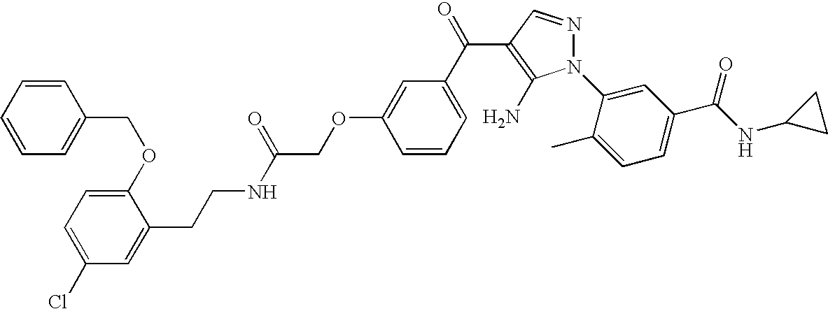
N(CCC1=CC(Cl)=CC=C1OCC1=CC=CC=C1)C(=O)COC1=CC(C(=O)C2=C(N)N(C3=CC(C(NC4CC4)=O)=CC=C3C)N=C2)=CC=C1
